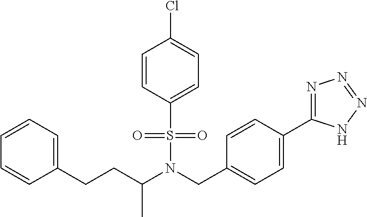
N(S(C1=CC=C(Cl)C=C1)(=O)=O)(CC1=CC=C(C2=NN=NN2)C=C1)C(CCC1=CC=CC=C1)C
